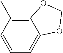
C12=C(C)C=CC=C1OCO2
